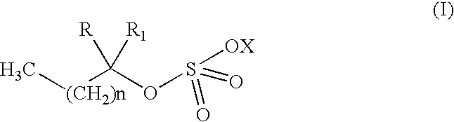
C[(CH2)n]C(OS([OX])(=O)=O)([R])[R1]
